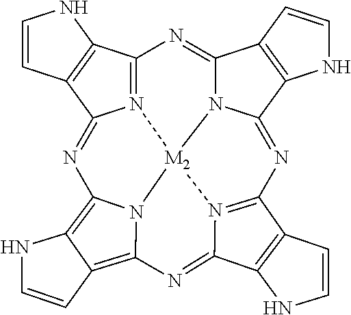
N12=C3C4=C(C1=NC1=C5C(=C6N1[M2]21N2C(=N3)C3=C(C2=NC2=N1C(=N6)C1=C2C=CN1)NC=C3)C=CN5)C=CN4
